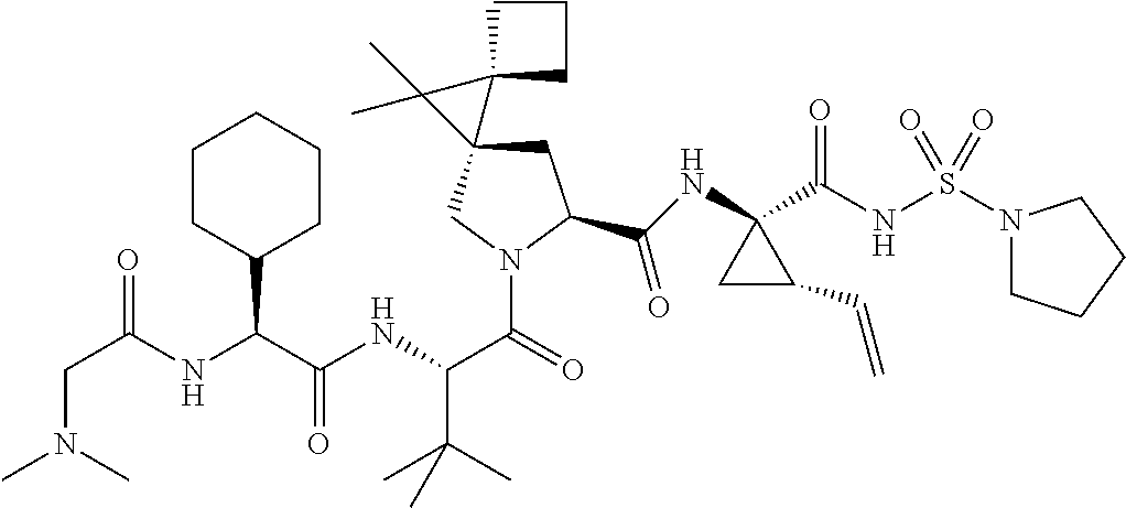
C(=O)(NC(C(NC(C(=O)N1CC2(CC1C(NC1(C(NS(N3CCCC3)(=O)=O)=O)CC1C=C)=O)C1(C2(C)C)CCC1)C(C)(C)C)=O)C1CCCCC1)CN(C)C
